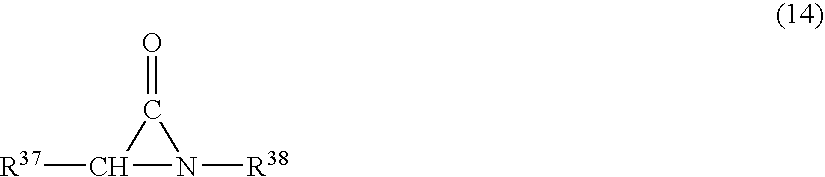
C1([R37])N([R38])C1=O
